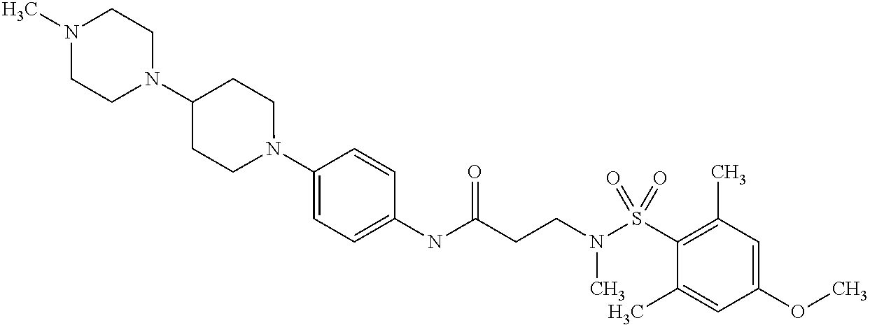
C1(N2CCC(N3CCN(C)CC3)CC2)=CC=C(NC(CCN(S(C2=C(C)C=C(OC)C=C2C)(=O)=O)C)=O)C=C1
